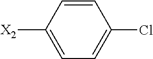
C1=CC([X2])=CC=C1Cl
